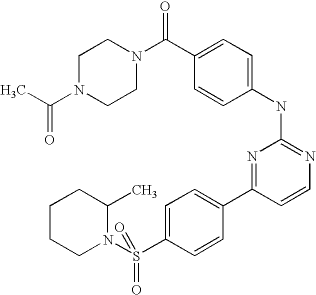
C1N(C(C)=O)CCN(C(C2=CC=C(NC3=NC=CC(C4=CC=C(S(N5C(C)CCCC5)(=O)=O)C=C4)=N3)C=C2)=O)C1
